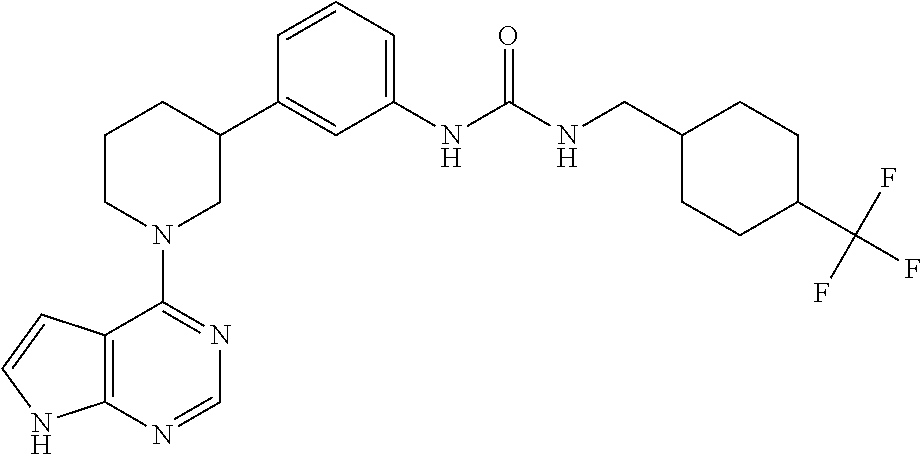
C12=C(NC=C1)N=CN=C2N1CC(C2=CC(NC(NCC3CCC(C(F)(F)F)CC3)=O)=CC=C2)CCC1
